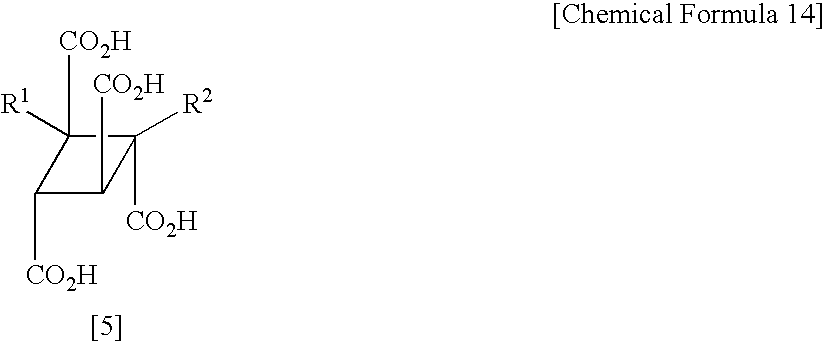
C1([CO2H])C([CO2H])([R1])C([R2])([CO2H])C1[CO2H]
